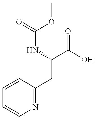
C1=CC(CC(NC(OC)=O)C(=O)O)=NC=C1
